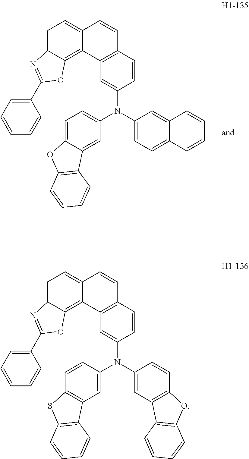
N(C1=CC=C2C(=C1)C=CC=C2)(C1=CC2=C(C=C1)C=CC1=CC=C3C(=C21)OC(C1=CC=CC=C1)=N3)C1=CC=C2C(=C1)C1=C(O2)C=CC=C1.N(C1=CC2=C(C=C1)OC1=C2C=CC=C1)(C1=CC2=C(C=C1)C=CC1=CC=C3C(=C21)OC(C1=CC=CC=C1)=N3)C1=CC2=C(C=C1)SC1=C2C=CC=C1
